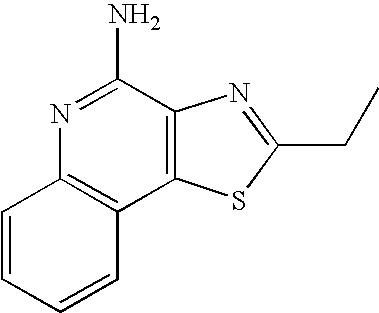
N1=C(N)C2=C(C3=C1C=CC=C3)SC(CC)=N2
